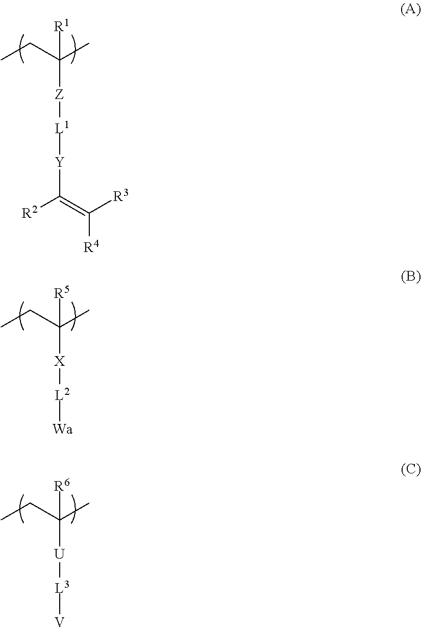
[R1]C(CC)(C)[Z][L1][Y]C([R2])=C([R3])[R4].[R5]C(CC)(C)[X][L2][Wa].[R6]C(CC)(C)[U][L3][V]
